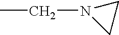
CCN1CC1
